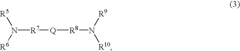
N([R7][Q][R8]N([R10])[R9])([R6])[R5]
